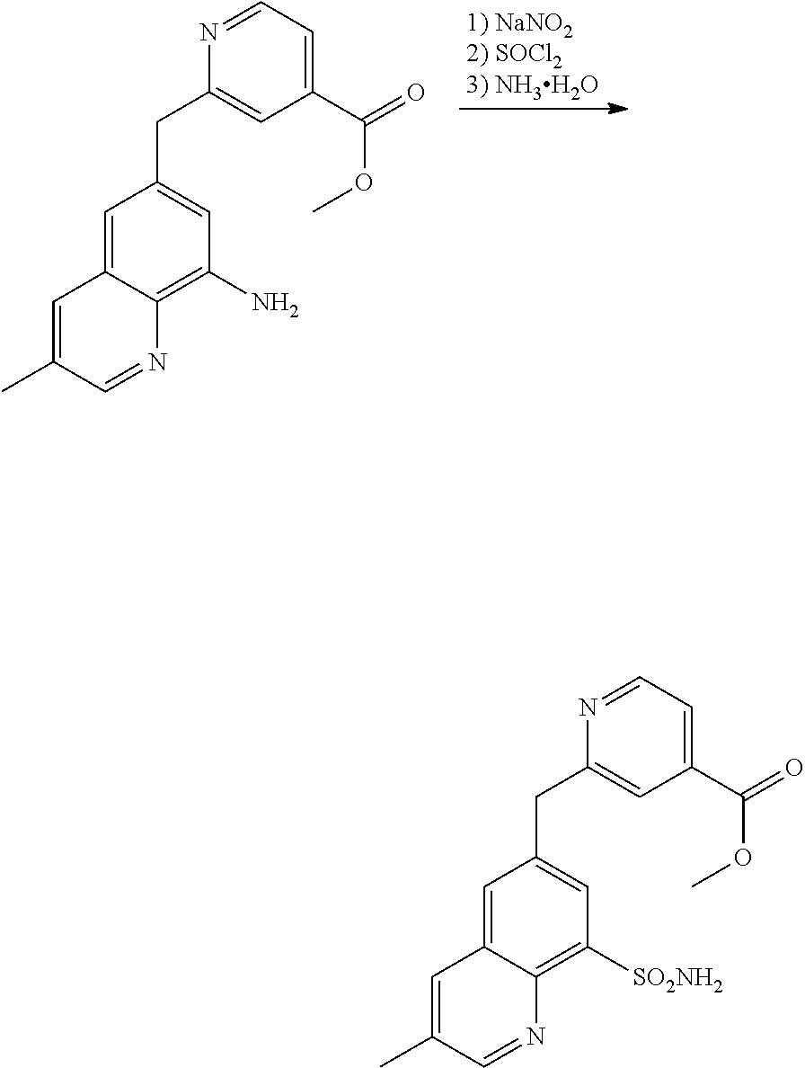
C1=C(C)C=NC2=C(N)C=C(CC3=CC(C(=O)OC)=CC=N3)C=C12.C1=C(C)C=NC2=C([SO2NH2])C=C(CC3=CC(C(=O)OC)=CC=N3)C=C12
